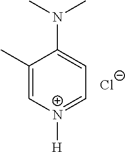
C1(C)=C[N+]([H])=CC=C1N(C)C.[Cl-]
